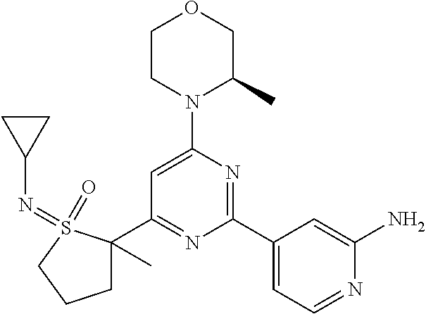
C1(C2=NC(C3=CC=NC(N)=C3)=NC(N3C(C)COCC3)=C2)(C)CCCS1(=O)=NC1CC1
